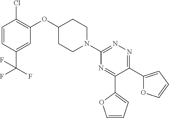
C1=CC(C(F)(F)F)=CC(OC2CCN(C3=NN=C(C4=CC=CO4)C(C4=CC=CO4)=N3)CC2)=C1Cl
